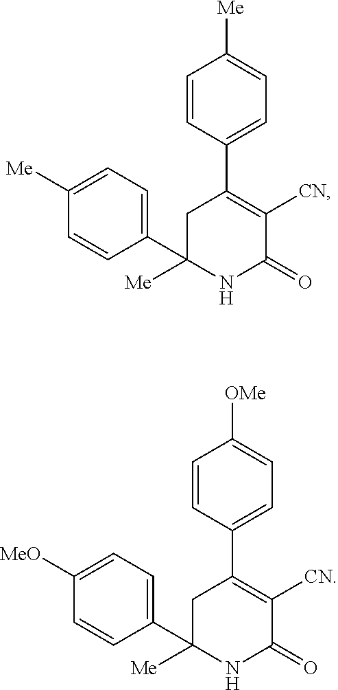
C1(C2([Me])NC(=O)C([CN])=C(C3=CC=C([Me])C=C3)C2)=CC=C([Me])C=C1.C1(C2([Me])NC(=O)C([CN])=C(C3=CC=C([OMe])C=C3)C2)=CC=C([MeO])C=C1
